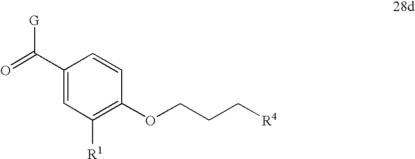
C1(C(=O)[G])=CC([R1])=C(OCCC[R4])C=C1
